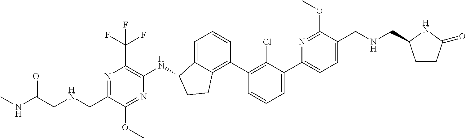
C1(CNCC(NC)=O)=NC(C(F)(F)F)=C(NC2C3=CC=CC(C4=C(Cl)C(C5=CC=C(CNCC6CCC(=O)N6)C(OC)=N5)=CC=C4)=C3CC2)N=C1OC
